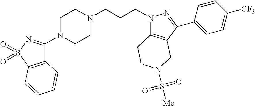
C1N(C2=NS(=O)(=O)C3=C2C=CC=C3)CCN(CCCN2C3=C(C(C4=CC=C([CF3])C=C4)=N2)CN(S(=O)(=O)[Me])CC3)C1
